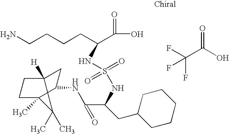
C(C(O)=O)(F)(F)F.C(NS(=O)(=O)NC(C(=O)O)CCCCN)(CC1CCCCC1)C(=O)NC1CC2([H])CCC1(C)C2(C)C
